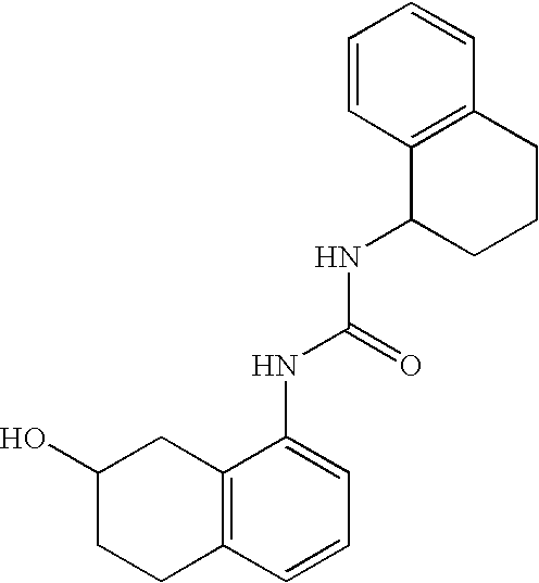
C12=C(C=CC=C1NC(NC1CCCC3=C1C=CC=C3)=O)CCC(O)C2
